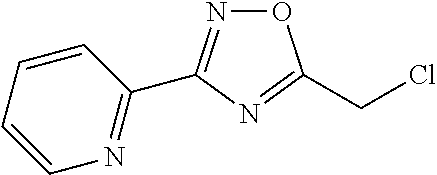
O1N=C(C2=NC=CC=C2)N=C1CCl
